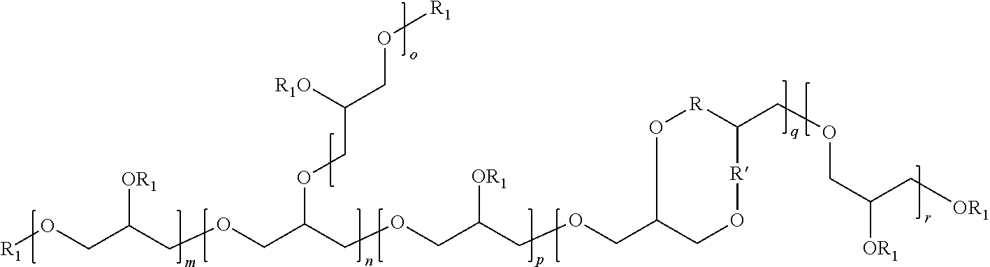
[R1]OCC(COCC(COCC(COCC1CO[R]C(COCC([OR1])C[OR1])[R]O1)[OR1])OCC(CO[R1])[R1O])[OR1]
